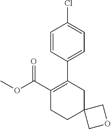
C1(C(OC)=O)=C(C2=CC=C(Cl)C=C2)CC2(CC1)COC2
